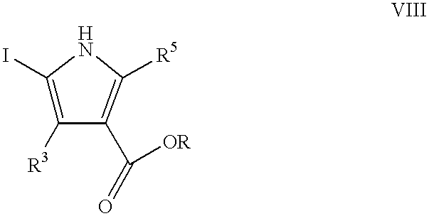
C1(I)=C([R3])C(C([OR])=O)=C([R5])N1
